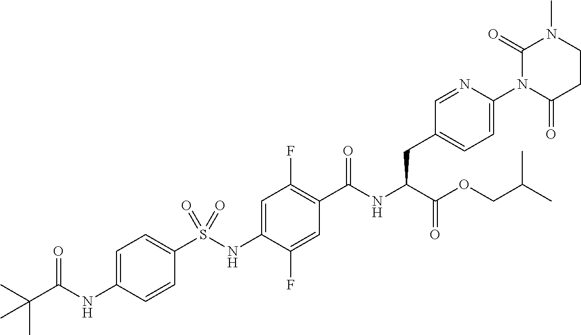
C1=CC(NC(C(C)(C)C)=O)=CC=C1S(NC1=CC(F)=C(C(NC(C(OCC(C)C)=O)CC2=CC=C(N3C(=O)CCN(C)C3=O)N=C2)=O)C=C1F)(=O)=O
